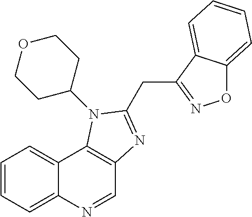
C1=NC2=CC=CC=C2C2=C1N=C(CC1=NOC3=CC=CC=C13)N2C1CCOCC1
